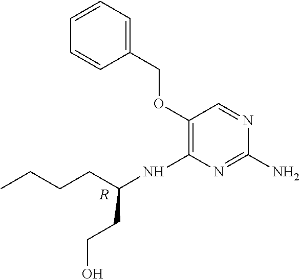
C1(N)=NC(NC(CCCC)CCO)=C(OCC2=CC=CC=C2)C=N1.[R]
